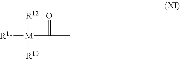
[R11][M]([R12])([R10])C(=O)C
